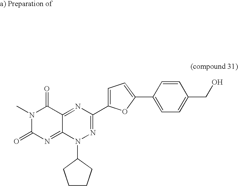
N1=C2C(=NC(=O)N(C)C2=O)N(C2CCCC2)N=C1C1=CC=C(C2=CC=C(CO)C=C2)O1
